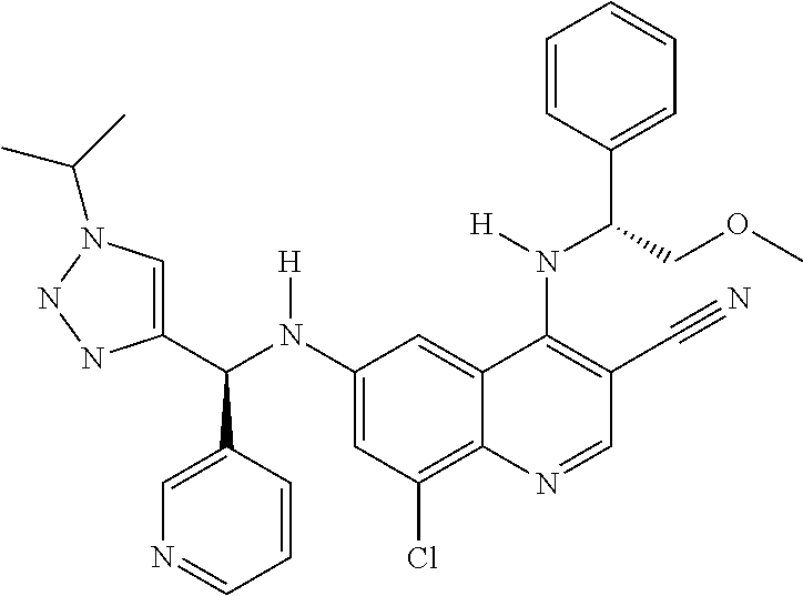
C1(N(C(C2=CN(C(C)C)NN2)C2=CN=CC=C2)[H])=CC(Cl)=C2C(=C1)C(N(C(C1=CC=CC=C1)COC)[H])=C(C#N)C=N2
